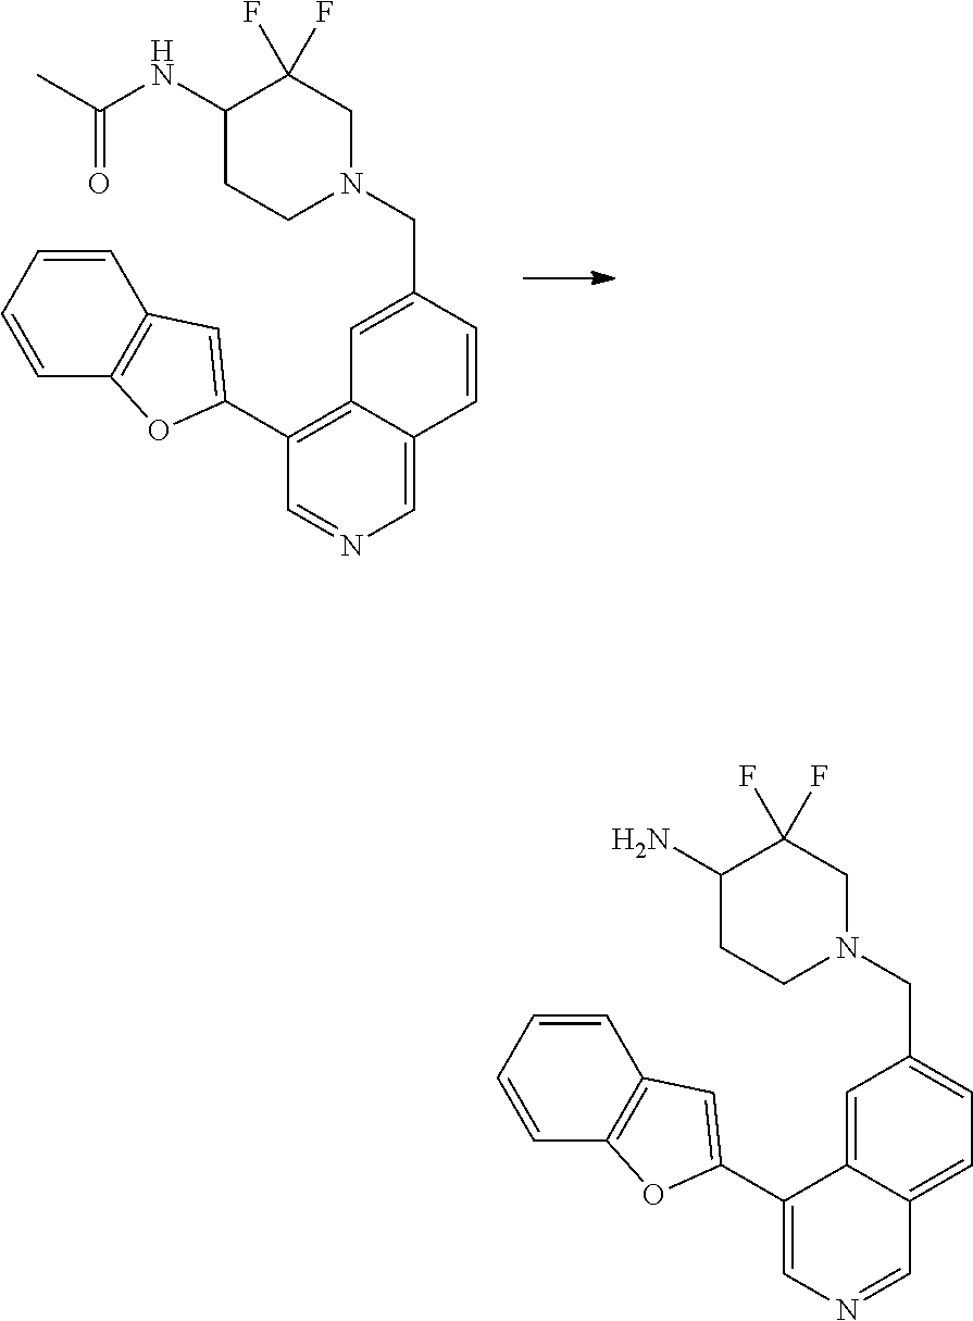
C1(NC(C)=O)CCN(CC2=CC3=C(C4=CC5=C(C=CC=C5)O4)C=NC=C3C=C2)CC1(F)F.C1(N)CCN(CC2=CC=C3C(=C2)C(C2=CC4=C(C=CC=C4)O2)=CN=C3)CC1(F)F
